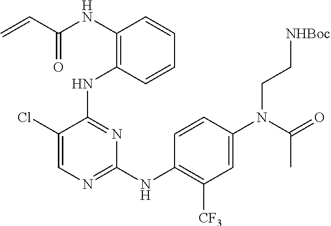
N(C1=C(NC2=NC(NC3=C([CF3])C=C(N(C(=O)C)CC[NHBoc])C=C3)=NC=C2Cl)C=CC=C1)C(C=C)=O
